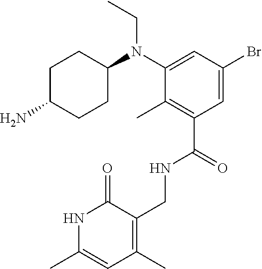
C1(C)=CC(C)=C(CNC(C2=C(C)C(N(C3CCC(N)CC3)CC)=CC(Br)=C2)=O)C(=O)N1
